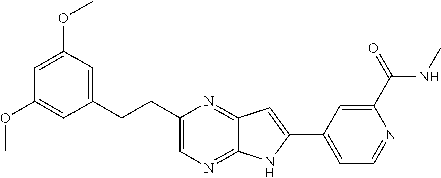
C1=C(OC)C=C(CCC2=CN=C3C(=N2)C=C(C2=CC=NC(C(NC)=O)=C2)N3)C=C1OC
